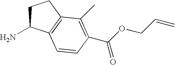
C1C(N)C2=C(C1)C(C)=C(C(OCC=C)=O)C=C2
